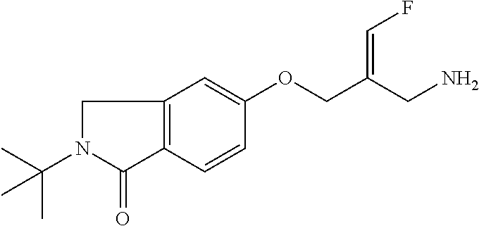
C1N(C(C)(C)C)C(=O)C2=C1C=C(OCC(CN)=CF)C=C2
